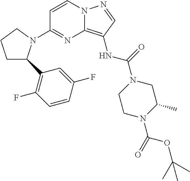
C1=CN2C(=C(NC(N3CCN(C(OC(C)(C)C)=O)C(C)C3)=O)C=N2)N=C1N1C(C2=C(F)C=CC(F)=C2)CCC1
